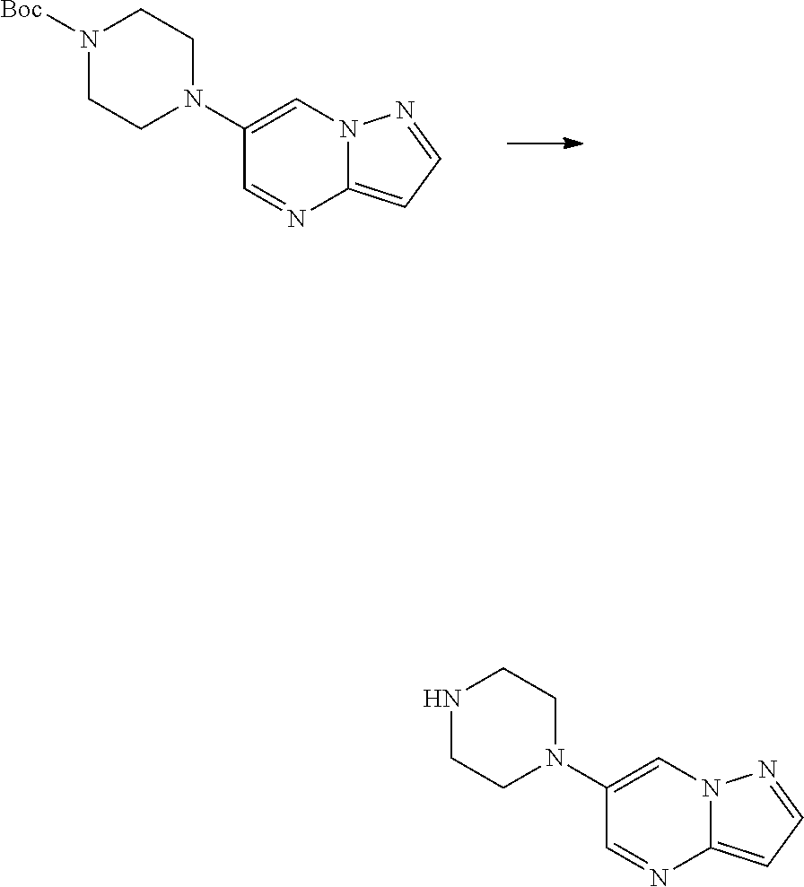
N12C(=CC=N1)N=CC(N1CCN([Boc])CC1)=C2.N12C(=CC=N1)N=CC(N1CCNCC1)=C2
